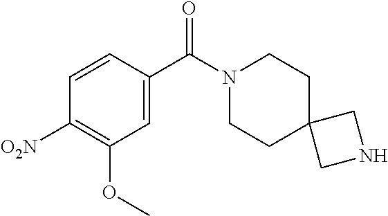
C1=CC([O2N])=C(OC)C=C1C(N1CCC2(CC1)CNC2)=O
